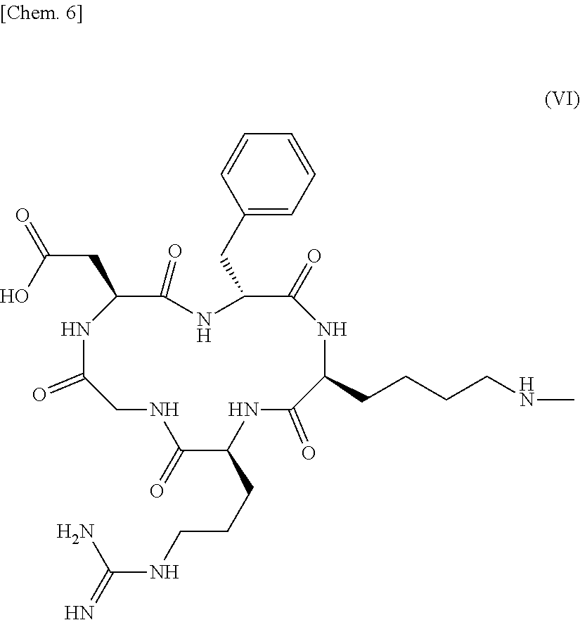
C1=CC(CC2C(=O)NC(CCCCNC)C(=O)NC(CCCNC(=N)N)C(=O)NCC(=O)NC(CC(O)=O)C(=O)N2)=CC=C1
